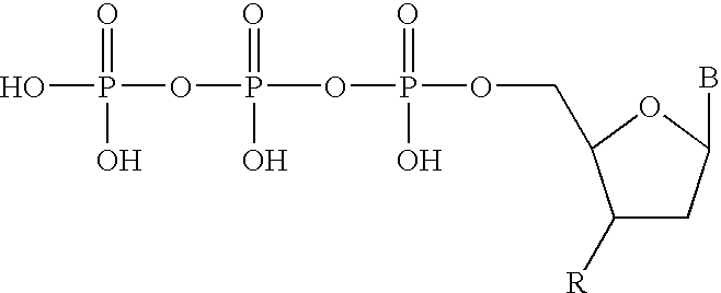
OP(OP(OP(=O)(O)OCC1C([R])CC(B)O1)(=O)O)(=O)O
